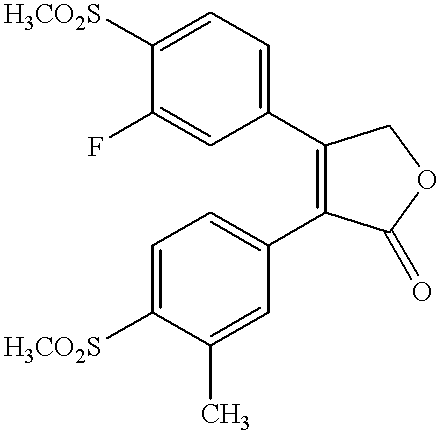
C1=C(F)C([H3CO2S])=CC=C1C1=C(C2=CC=C([H3CO2S])C(C)=C2)C(=O)OC1
